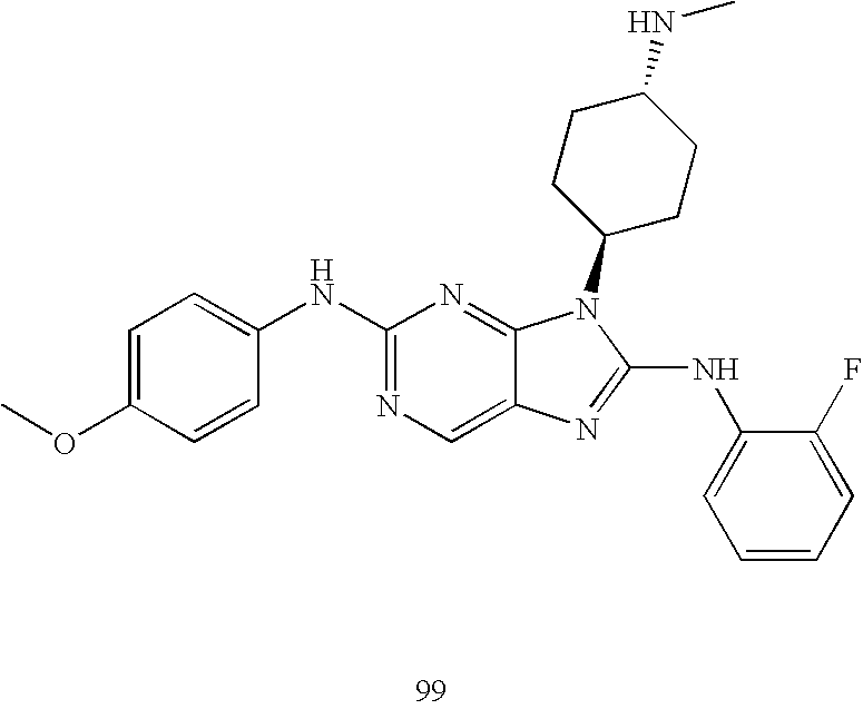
N(C1=NC=C2C(=N1)N(C1CCC(NC)CC1)C(NC1=CC=CC=C1F)=N2)C1=CC=C(OC)C=C1
